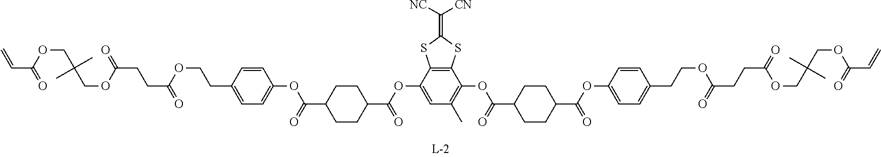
C=CC(=O)OCC(COC(CCC(=O)OCCC1=CC=C(OC(C2CCC(C(OC3=CC(C)=C(OC(C4CCC(C(OC5=CC=C(CCOC(CCC(=O)OCC(COC(=O)C=C)(C)C)=O)C=C5)=O)CC4)=O)C4=C3SC(=C([NC])[CN])S4)=O)CC2)=O)C=C1)=O)(C)C
